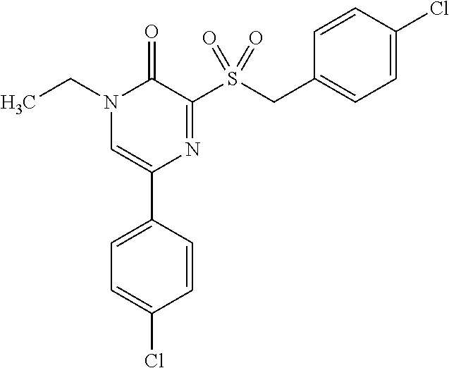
N1(CC)C=C(C2=CC=C(Cl)C=C2)N=C(S(CC2=CC=C(Cl)C=C2)(=O)=O)C1=O
